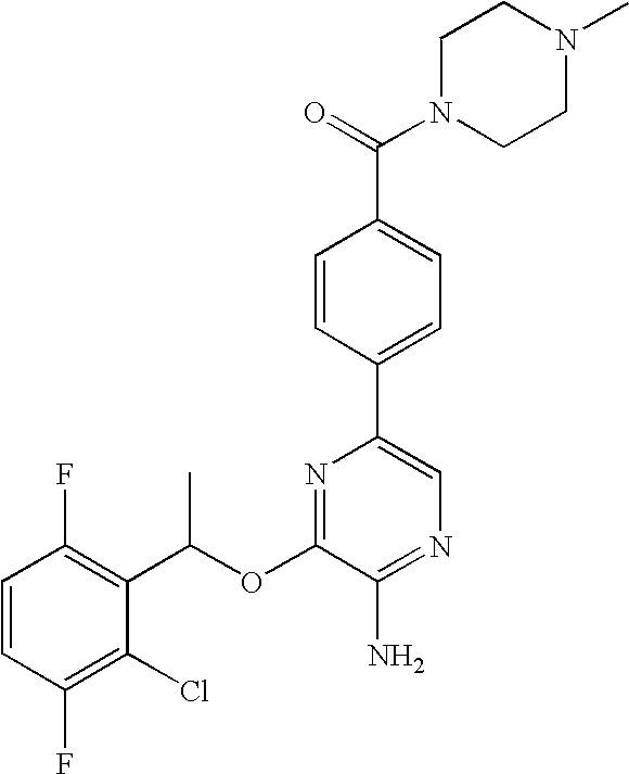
C1=CC(F)=C(C(OC2=NC(C3=CC=C(C(N4CCN(C)CC4)=O)C=C3)=CN=C2N)C)C(Cl)=C1F
